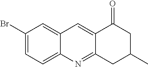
C1(Br)=CC=C2C(=C1)C=C1C(=N2)CC(C)CC1=O
